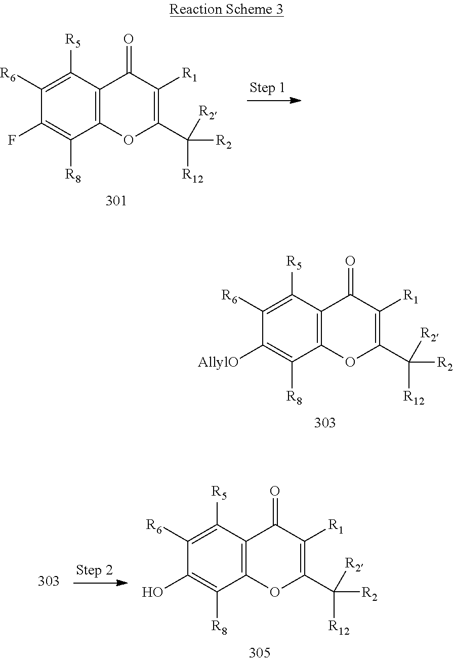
C1([R6])=C([R5])C2=C(C([R8])=C1F)OC(C([R2])([R12])[R2])=C([R1])C2=O.C1([R6])=C([R5])C2=C(C([R8])=C1[AllylO])OC(C([R2])([R12])[R2])=C([R1])C2=O.C1([R6])=C([R5])C2=C(C([R8])=C1O)OC(C([R2])([R12])[R2])=C([R1])C2=O
